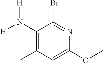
C1(N([H])[H])=C(C)C=C(OC)N=C1Br
